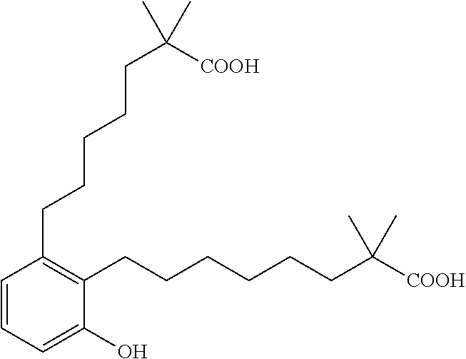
C1=CC=C(O)C(CCCCCCC([COOH])(C)C)=C1CCCCCC([COOH])(C)C
